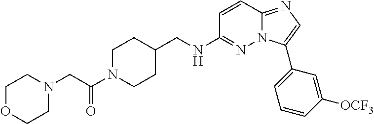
C1C(CNC2=NN3C(=NC=C3C3=CC=CC([OCF3])=C3)C=C2)CCN(C(CN2CCOCC2)=O)C1
